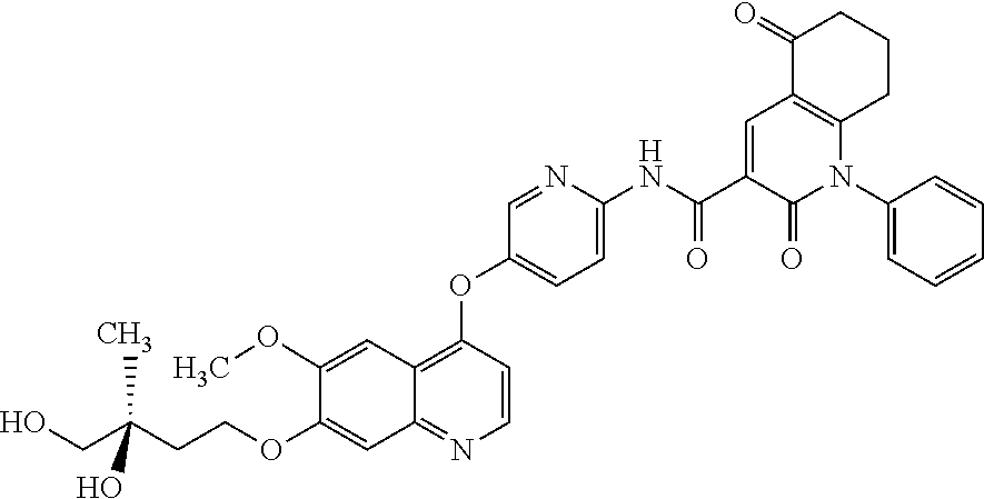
C1(OCCC(C)(CO)O)=CC2=NC=CC(OC3=CC=C(NC(C4=CC5=C(N(C6=CC=CC=C6)C4=O)CCCC5=O)=O)N=C3)=C2C=C1OC
